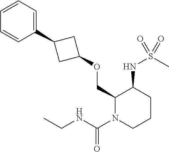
C1(C2CC(OCC3N(C(NCC)=O)CCCC3NS(C)(=O)=O)C2)=CC=CC=C1
